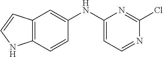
C12=C(C=CC(NC3=CC=NC(Cl)=N3)=C1)NC=C2
